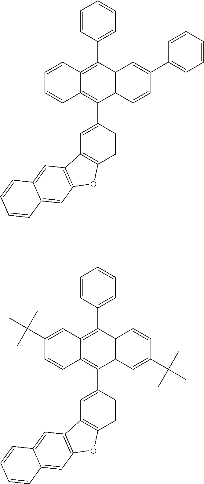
C1=CC2=C(C3=CC=CC=C3)C3=C(C(C4=CC5=C(C=C4)OC4=C5C=C5C(=C4)C=CC=C5)=C2C=C1)C=CC(C1=CC=CC=C1)=C3.C1(C(C)(C)C)=CC2=C(C3=CC=CC=C3)C3=C(C(C4=CC5=C(C=C4)OC4=C5C=C5C(=C4)C=CC=C5)=C2C=C1)C=C(C(C)(C)C)C=C3
